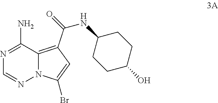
N1=C(N)C2=C(C(=O)NC3CCC(O)CC3)C=C(Br)N2N=C1
